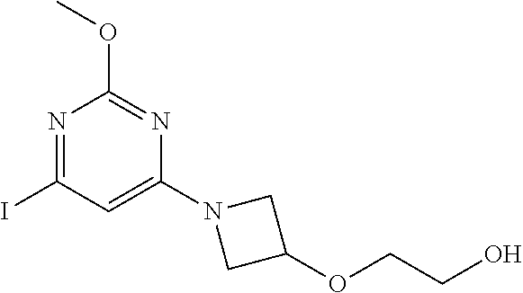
N1=C(I)C=C(N2CC(OCCO)C2)N=C1OC
